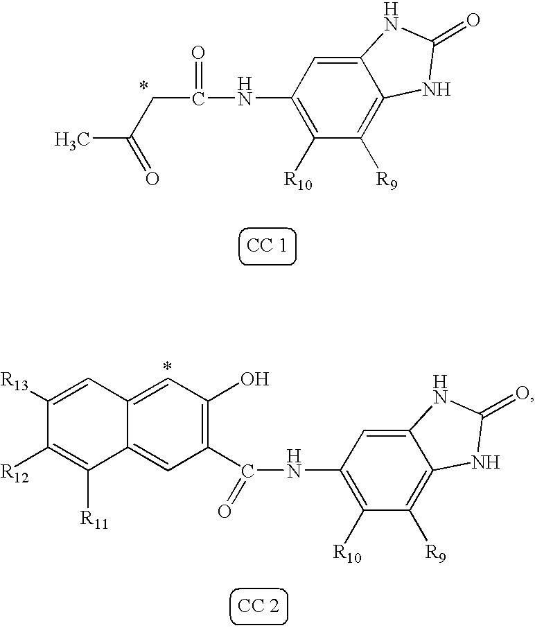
C12=CC(NC(CC(C)=O)=O)=C([R10])C([R9])=C1NC(=O)N2.[CC 1].C12=CC(NC(C3=C(O)C=C4C(=C3)C([R11])=C([R12])C([R13])=C4)=O)=C([R10])C([R9])=C1NC(=O)N2.[CC 2]
